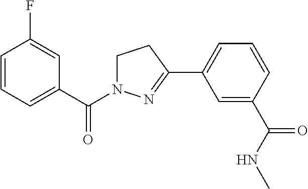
C1=CC=C(C(=O)N2CCC(C3=CC=CC(C(NC)=O)=C3)=N2)C=C1F
